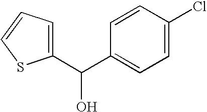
C1(C(C2=CC=C(Cl)C=C2)O)=CC=CS1
